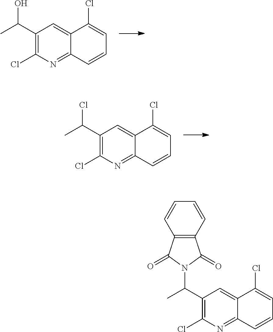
ClC1=C(C(C)O)C=C2C(=N1)C=CC=C2Cl.ClC1=C(C(C)Cl)C=C2C(=N1)C=CC=C2Cl.ClC1=C(C(C)N2C(=O)C3=C(C2=O)C=CC=C3)C=C2C(=N1)C=CC=C2Cl
